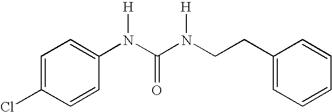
C1=C(Cl)C=CC(N(C(N(CCC2=CC=CC=C2)[H])=O)[H])=C1
